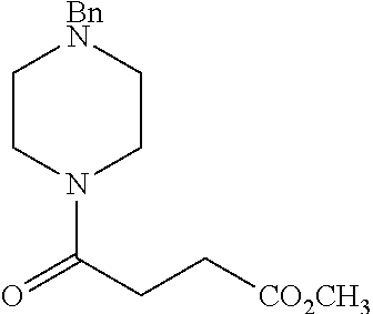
C1CN(C(CC[CO2CH3])=O)CC[BnN]1
